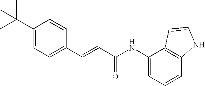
C1(C=CC(=O)NC2=CC=CC3=C2C=CN3)=CC=C(C(C)(C)C)C=C1
